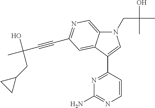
N1(CC(O)(C)C)C2=CN=C(C#CC(C)(O)CC3CC3)C=C2C(C2=NC(N)=NC=C2)=C1
